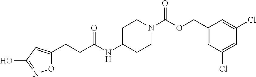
C1C(NC(CCC2=CC(O)=NO2)=O)CCN(C(OCC2=CC(Cl)=CC(Cl)=C2)=O)C1
